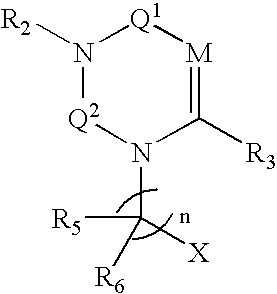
[Q1]1N([R2])[Q2]N(C([X])([R5])[R6])C([R3])=[M]1
